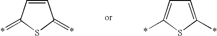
C1=CC(=*)SC1=*.C1=C(*)SC(*)=C1
